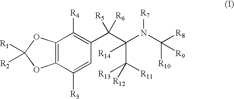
C12=C(C([R3])=CC(C(C([R14])(C([R13])([R11])[R12])N([R7])C([R8])([R9])[R10])([R5])[R6])=C1[R4])OC([R1])([R2])O2
